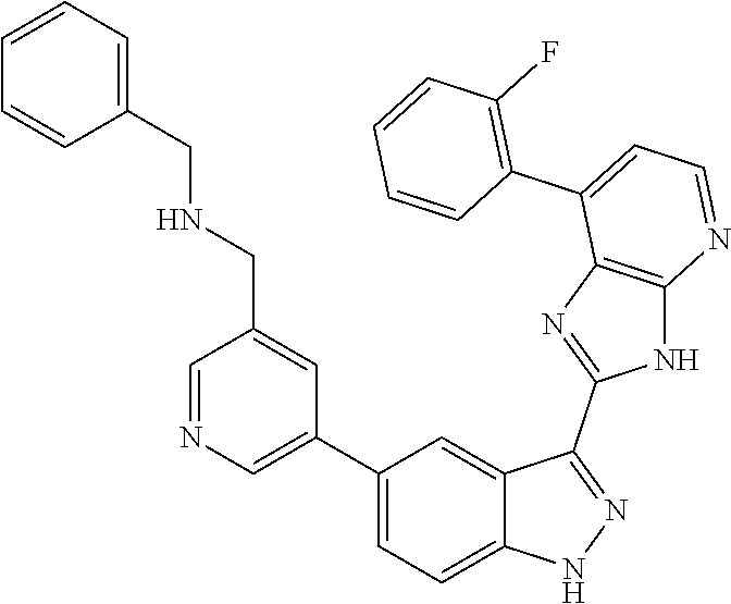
C1=NC=C(C2=CC=C3C(=C2)C(C2=NC4=C(N2)N=CC=C4C2=C(F)C=CC=C2)=NN3)C=C1CNCC1=CC=CC=C1
